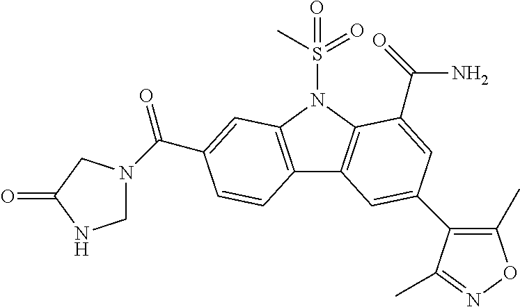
C12=C(N(S(C)(=O)=O)C3=C1C=C(C1=C(C)ON=C1C)C=C3C(N)=O)C=C(C(=O)N1CNC(=O)C1)C=C2
